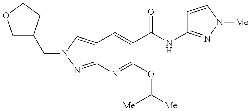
C12=CN(CC3COCC3)N=C1N=C(OC([Me])[Me])C(C(NC1=NN([Me])C=C1)=O)=C2
